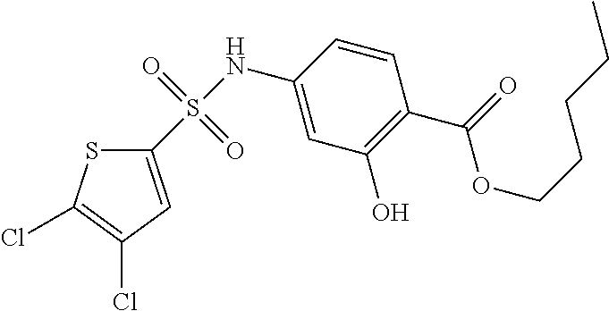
C1(S(NC2=CC(O)=C(C(=O)OCCCCC)C=C2)(=O)=O)=CC(Cl)=C(Cl)S1
